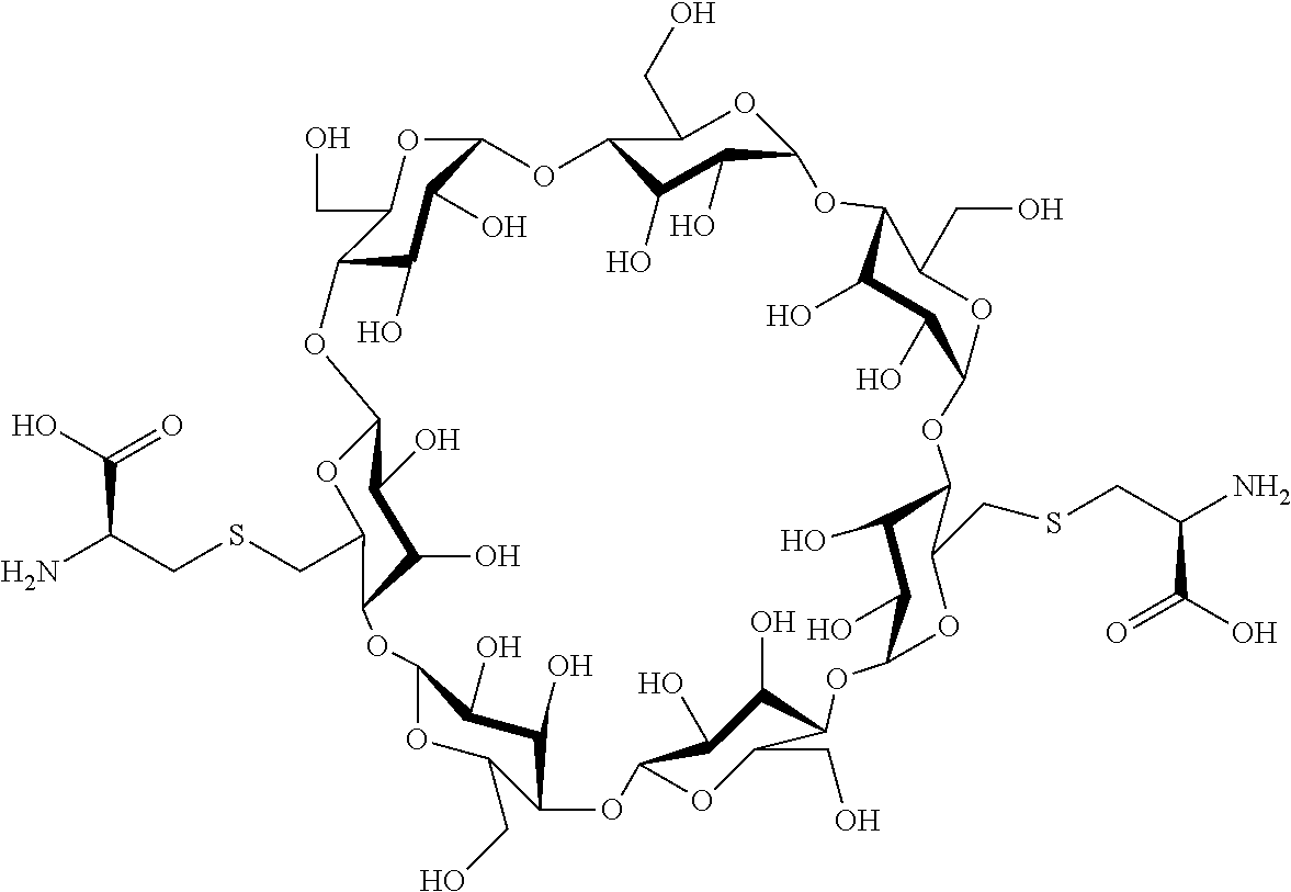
O1C2C(O)C(O)C(OC3C(O)C(O)C(OC3CO)OC3C(O)C(O)C(OC3CSCC(N)C(O)=O)OC3C(O)C(O)C(OC4C(O)C(O)C(OC4CO)OC4C(CSCC(C(O)=O)N)OC(C(O)C4O)OC4C(O)C(O)C1OC4CO)OC3CO)OC2CO
